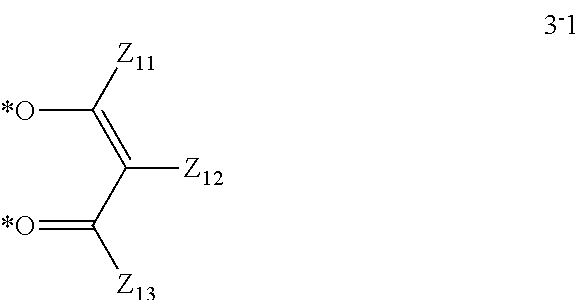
C([*O])([Z11])=C(C([Z13])=[*O])[Z12]
